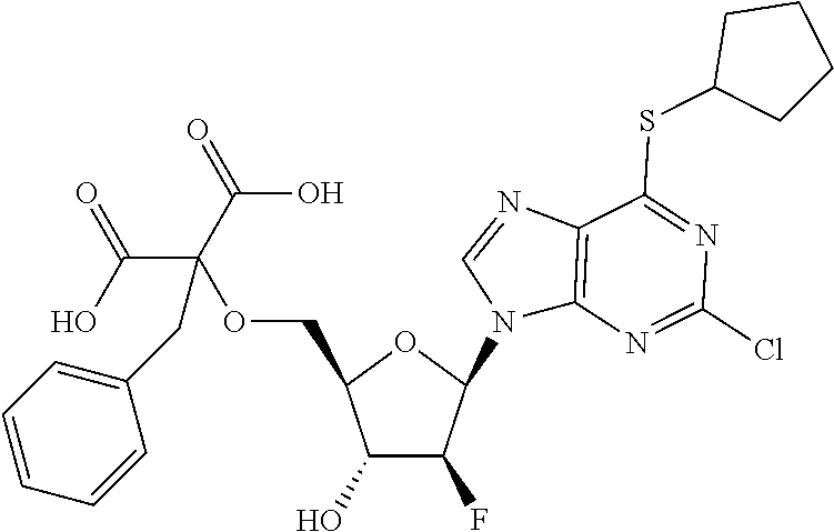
C1(O)C(F)C(N2C3=C(N=C2)C(SC2CCCC2)=NC(Cl)=N3)OC1COC(C(O)=O)(C(=O)O)CC1=CC=CC=C1
